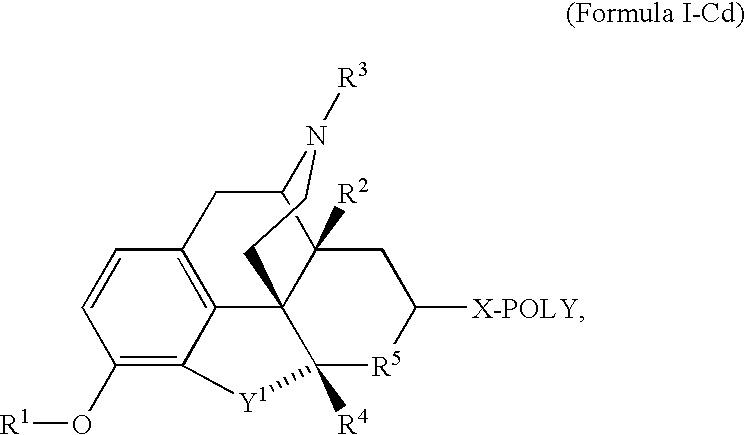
C12CC3=C4C5(C1([R2])CC([X-POLY])[R5]C5([R4])[Y1]C4=C(O[R1])C=C3)CCN2[R3]
